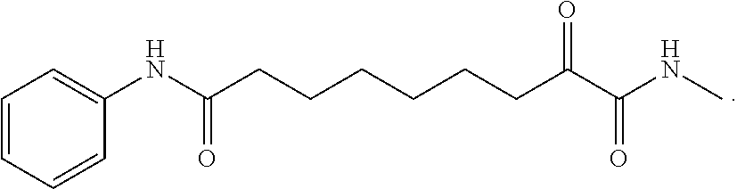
C1=CC=CC(NC(CCCCCCC(C(NC)=O)=O)=O)=C1
